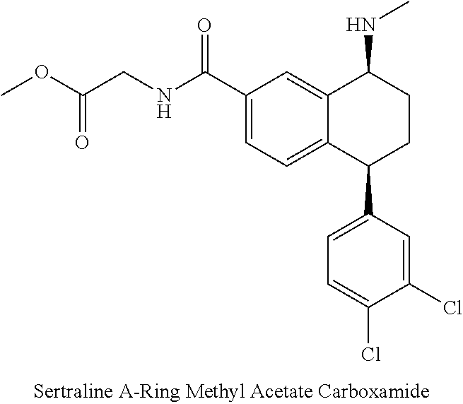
C12=CC(C(NCC(OC)=O)=O)=CC=C1C(C1=CC=C(Cl)C(Cl)=C1)CCC2NC
